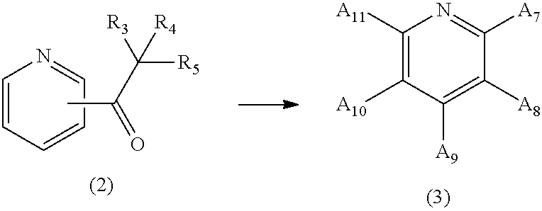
C1=CC=CC=N1.CC(=O)C([R3])([R5])[R4].C1([A11])=C([A10])C([A9])=C([A8])C([A7])=N1
